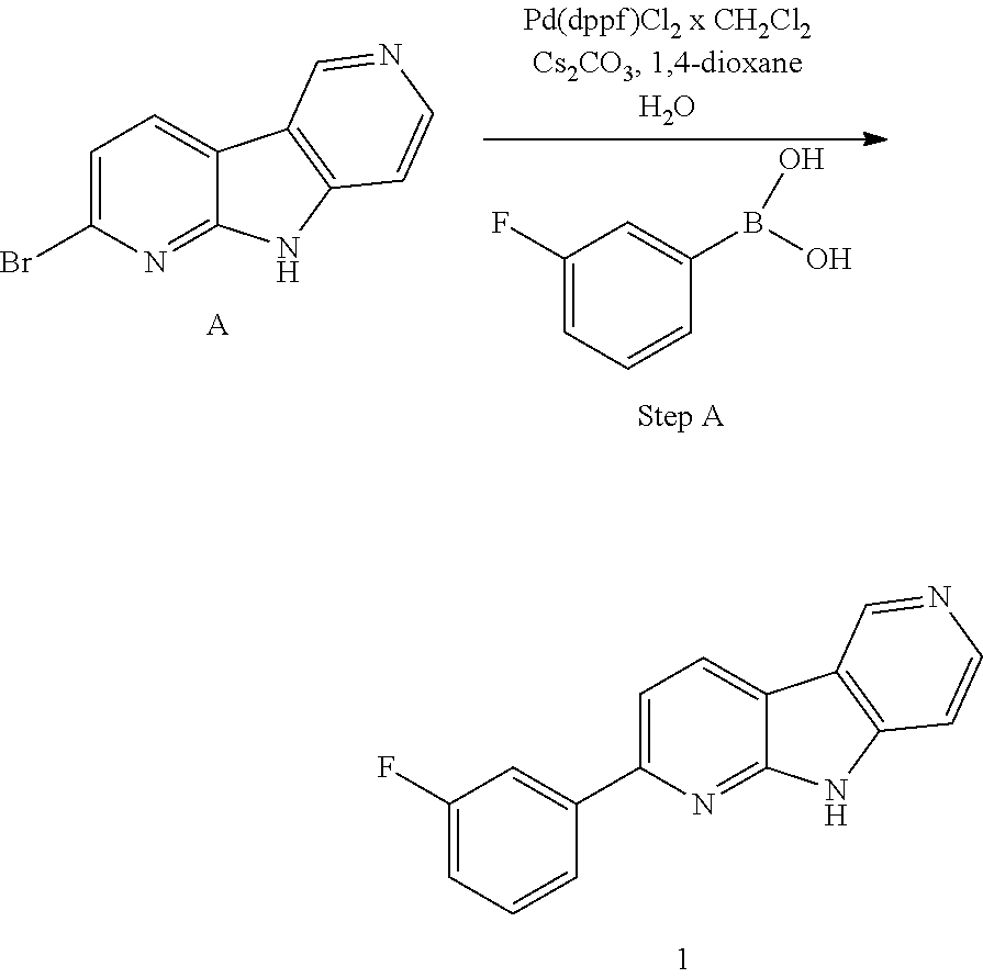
C1=C(Br)N=C2C(=C1)C1=C(C=CN=C1)N2.[A].C1(F)=CC=CC(B(O)O)=C1.C12=C(NC3=NC(C4=CC(F)=CC=C4)=CC=C13)C=CN=C2
